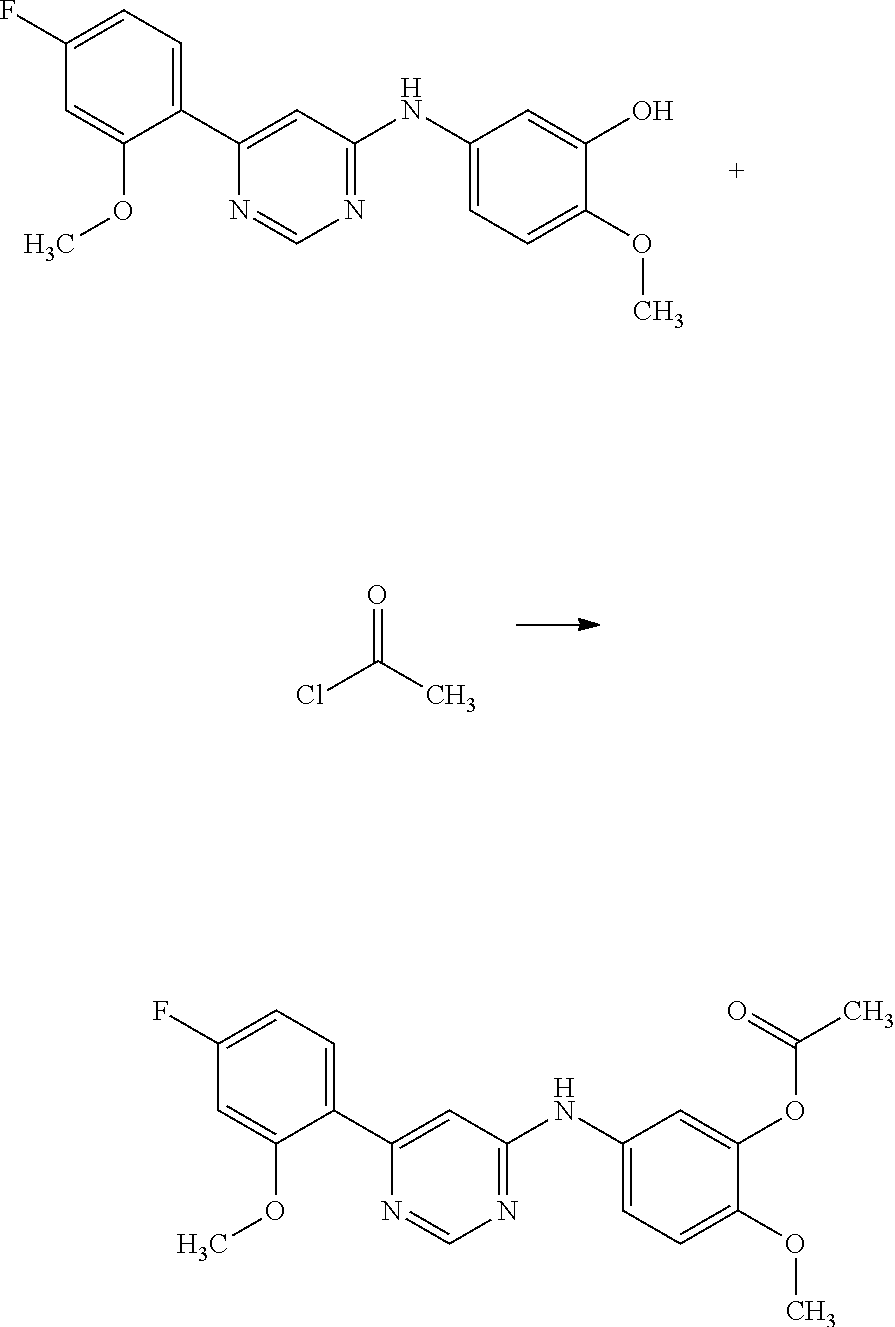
C1(C2=CC=C(F)C=C2OC)=CC(NC2=CC=C(OC)C(O)=C2)=NC=N1.ClC(C)=O.C1(C2=CC(NC3=CC=C(OC)C(OC(=O)C)=C3)=NC=N2)=CC=C(F)C=C1OC
